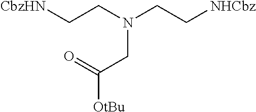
[CbzHN]CCN(CC[NHCbz])CC(=O)[OtBu]
